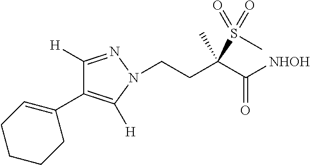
C(CC(C([NHOH])=O)(C)S(=O)(=O)C)N1C([H])=C(C2=CCCCC2)C([H])=N1
